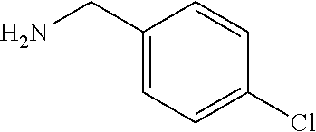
C1(CN)=CC=C(Cl)C=C1
